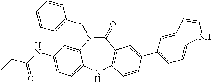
C(N1C(=O)C2=C(NC3=CC=C(NC(CC)=O)C=C13)C=CC(C1=CC=C3C(=C1)C=CN3)=C2)C1=CC=CC=C1
